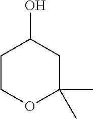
C1COC(C)(C)CC1O
